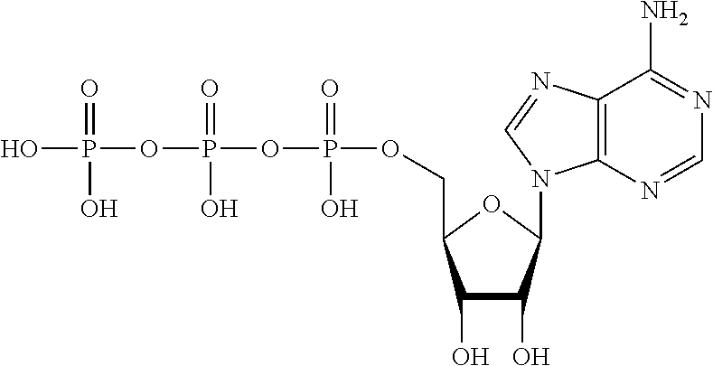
OP(OP(OP(OCC1C(O)C(O)C(N2C3=C(N=C2)C(N)=NC=N3)O1)(=O)O)(=O)O)(=O)O
